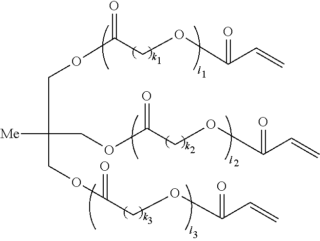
[Me]C(COC(=O)COC(C=C)=O)(COC(COC(C=C)=O)=O)COC(=O)COC(C=C)=O
